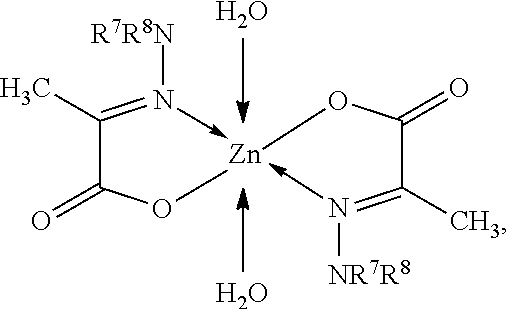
C1(C)=N([R7R8N])->[Zn]2(-N([NR7R8])=C(C)C(=O)O2)OC1=O.O.O
